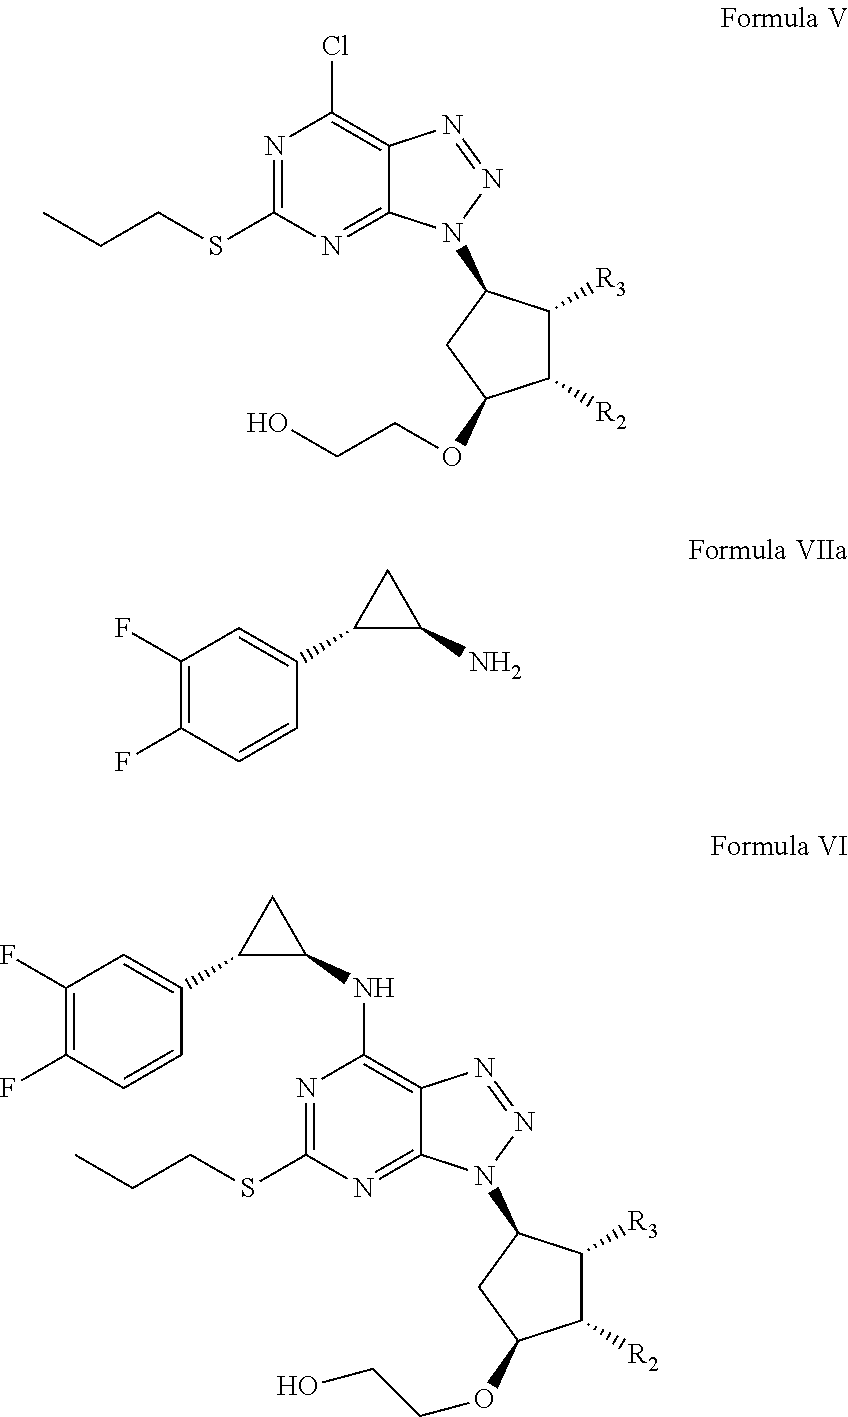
N1=C(SCCC)N=C2C(=C1Cl)N=NN2C1C([R3])C([R2])C(OCCO)C1.C1(F)=C(F)C=CC(C2C(N)C2)=C1.N1=C(SCCC)N=C2C(=C1NC1CC1C1=CC(F)=C(F)C=C1)N=NN2C1C([R3])C([R2])C(OCCO)C1
